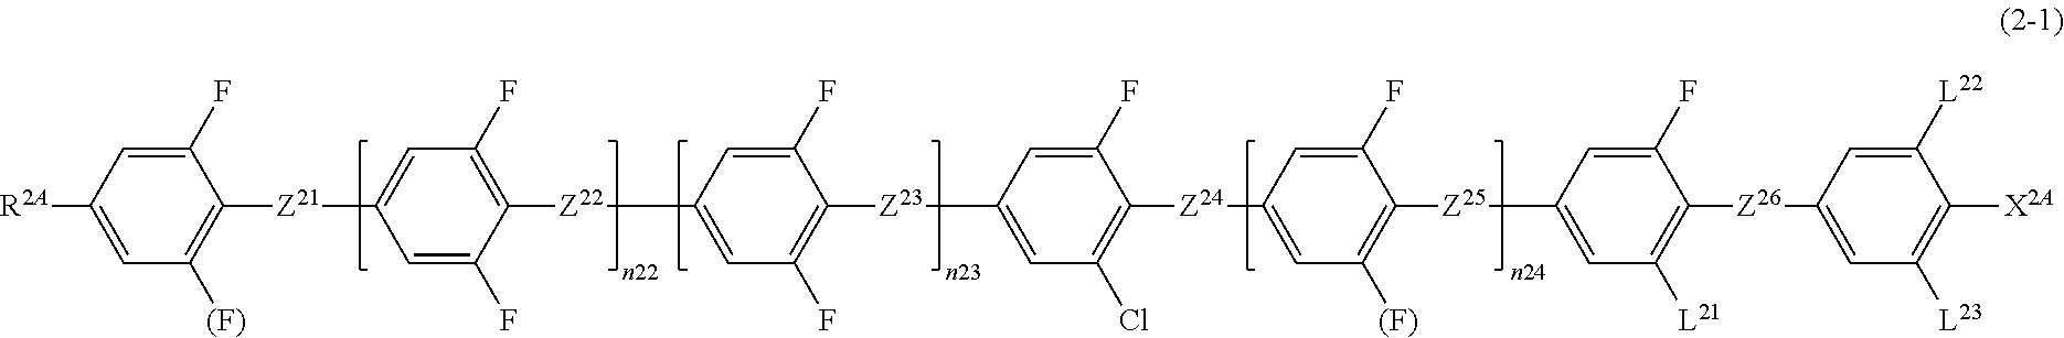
[R2A]C1=CC([(F)])=C([Z21]C2=CC(F)=C([Z22]C3=CC(F)=C([Z23]C4=CC(Cl)=C([Z24]C5=CC([(F)])=C([Z25]C6=CC([L21])=C([Z26]C7=CC([L23])=C([X2A])C([L22])=C7)C(F)=C6)C(F)=C5)C(F)=C4)C(F)=C3)C(F)=C2)C(F)=C1
